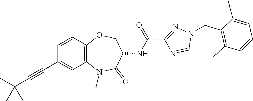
C12=C(C=CC(C#CC(C)(C)C)=C1)OCC(NC(C1=NN(CC3=C(C)C=CC=C3C)C=N1)=O)C(=O)N2C
